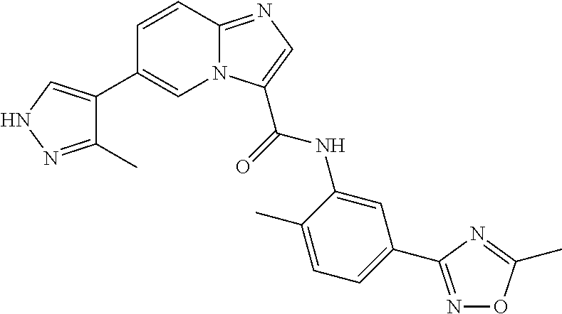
C1=CC2=NC=C(C(NC3=CC(C4=NOC(C)=N4)=CC=C3C)=O)N2C=C1C1=CNN=C1C
